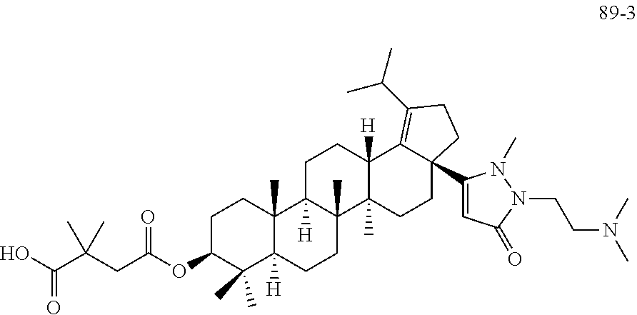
C1C(OC(CC(C(O)=O)(C)C)=O)C(C)(C)C2([H])C(C)(C1)C1([H])C(C)(CC2)C2(C)C([H])(CC1)C1=C(C(C)C)CCC1(C1=CC(=O)N(CCN(C)C)N1C)CC2
